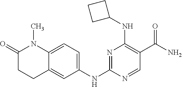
N1=C(NC2=CC=C3C(=C2)CCC(=O)N3C)N=CC(C(N)=O)=C1NC1CCC1
